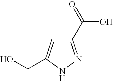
C1(C(=O)O)=NNC(CO)=C1
